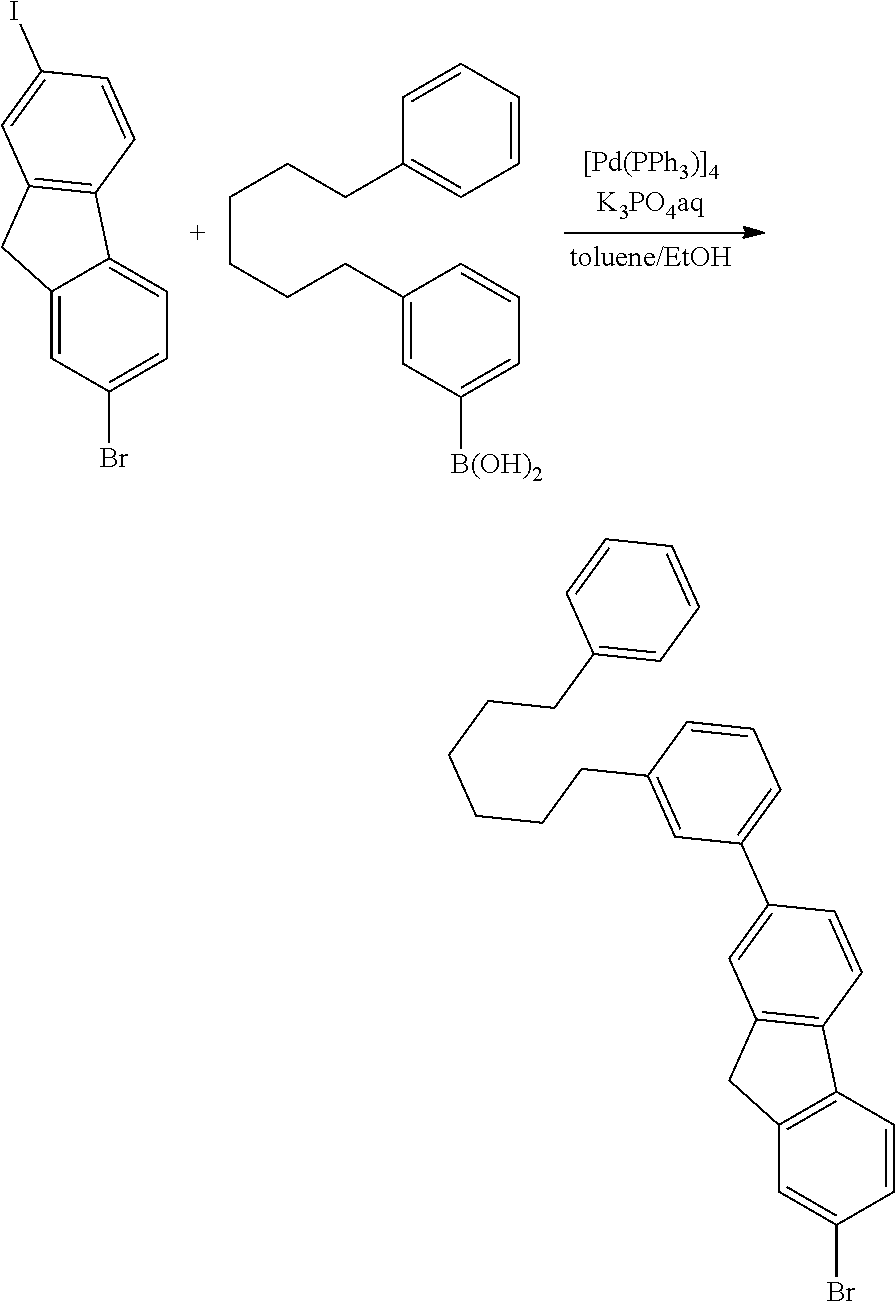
C12=CC(Br)=CC=C1C1=C(C2)C=C(I)C=C1.C1=CC=CC=C1CCCCCCC1=CC([B(OH)2])=CC=C1.C12=C(C=CC(Br)=C1)C1=C(C2)C=C(C2=CC=CC(CCCCCCC3=CC=CC=C3)=C2)C=C1
